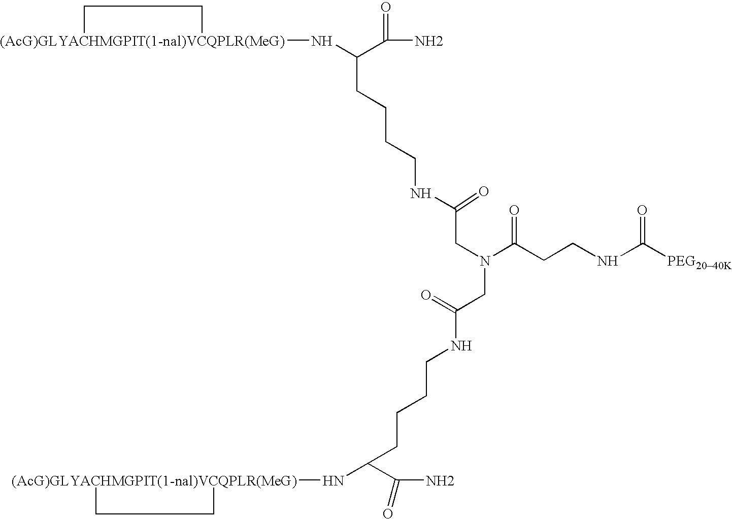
[(AcG)GLYACHMGPIT(1-nal)VCQPLR(MeG)]1(NC(C(N)=O)CCCCNC(CN(C(CCNC(=O)[PEG2040K])=O)CC(NCCCCC(N[(AcG)GLYACHMGPIT(1-nal)VCQPLR(MeG)]2CC2)C(N)=O)=O)=O)CC1
